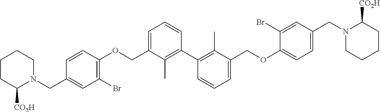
C1(CN2CCCCC2[CO2H])=CC(Br)=C(OCC2=CC=CC(C3=C(C)C(COC4=CC=C(CN5CCCCC5[CO2H])C=C4Br)=CC=C3)=C2C)C=C1
